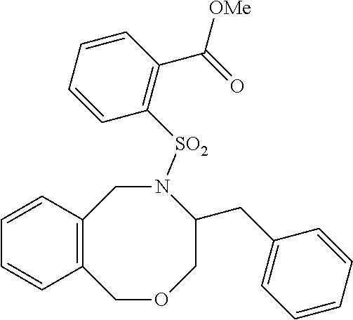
C12=C(COCC(CC3=CC=CC=C3)N([SO2]C3=C(C([OMe])=O)C=CC=C3)C1)C=CC=C2
